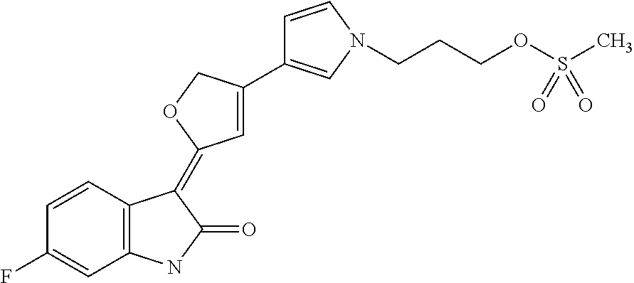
C1=CC2=C(C=C1F)NC(=O)C2=C1C=C(C2=CN(CCCOS(C)(=O)=O)C=C2)CO1
